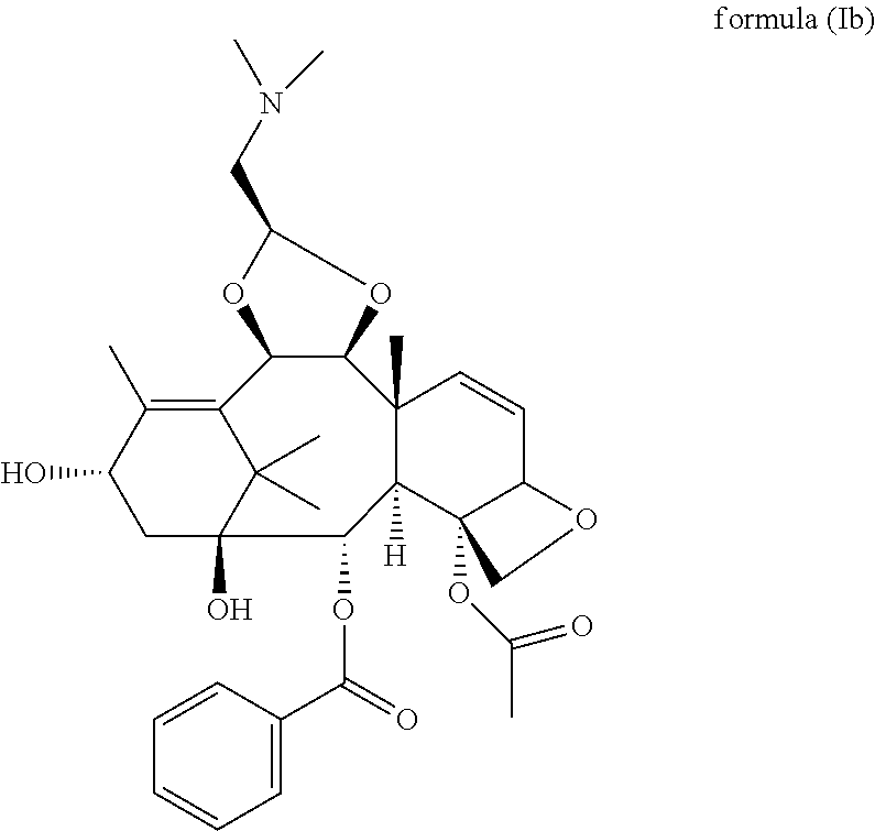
C12=C(C)C(O)CC(O)(C1(C)C)C(OC(C1=CC=CC=C1)=O)C1([H])C3(OC(=O)C)C(C=CC1(C)C1C2OC(CN(C)C)O1)OC3
